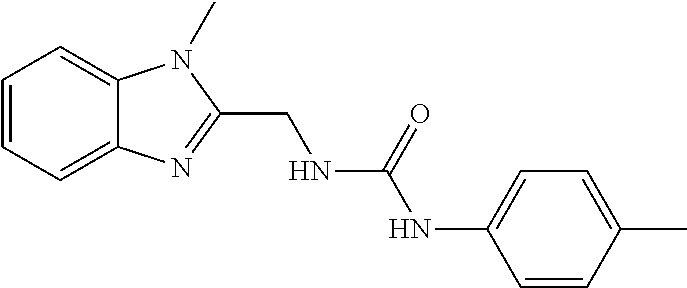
C1=CC=C2C(=C1)N(C)C(CNC(NC1=CC=C(C)C=C1)=O)=N2
